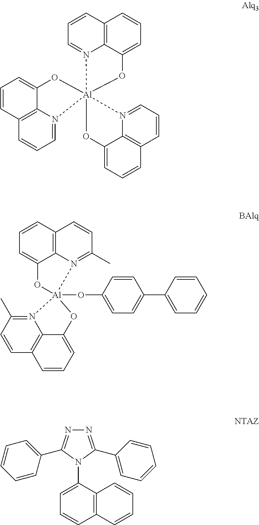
C1=N2C3=C(C=C1)C=CC=C3O[Al]213(OC2=CC=CC4=C2N1=CC=C4)OC1=CC=CC2=C1N3=CC=C2.C12=C3C=CC=C1O[Al]1(OC4=CC=C(C5=CC=CC=C5)C=C4)(N2=C(C)C=C3)N2=C(C)C=CC3=C2C(=CC=C3)O1.N1=C(C2=CC=CC=C2)N(C2=CC=CC3=C2C=CC=C3)C(C2=CC=CC=C2)=N1
